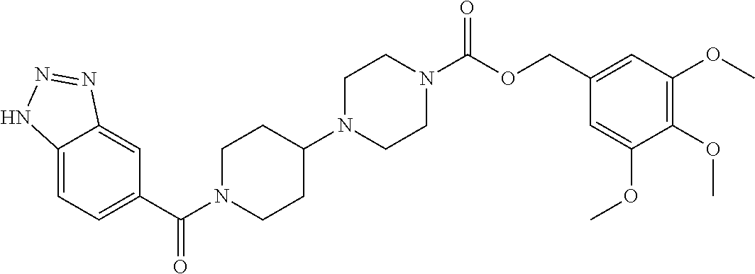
C12=CC=C(C(N3CCC(N4CCN(C(OCC5=CC(OC)=C(OC)C(OC)=C5)=O)CC4)CC3)=O)C=C1N=NN2
